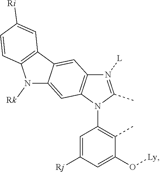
N1([L])=C(C)N(C2=C(C)C(O[Ly])=CC([Rj])=C2)C2=C1C=C1C(=C2)N([Rk])C2=C1C=C([Ri])C=C2
